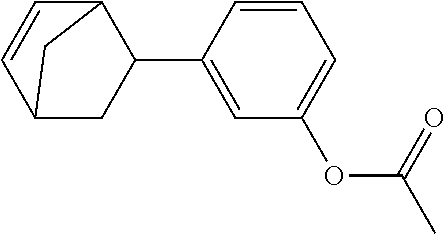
C1=CC(C2CC3C=CC2C3)=CC(OC(=O)C)=C1
